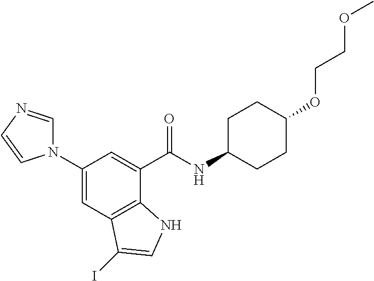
C1(N2C=NC=C2)=CC2=C(C(C(NC3CCC(OCCOC)CC3)=O)=C1)NC=C2I
